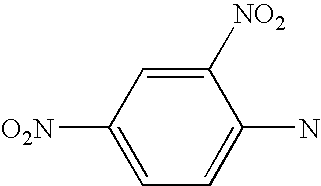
C1([NO2])=CC([O2N])=CC=C1N
